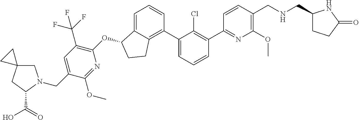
O(C1C2=CC=CC(C3=CC=CC(C4=NC(OC)=C(CNCC5CCC(=O)N5)C=C4)=C3Cl)=C2CC1)C1=C(C(F)(F)F)C=C(CN2CC3(CC2C(O)=O)CC3)C(OC)=N1
